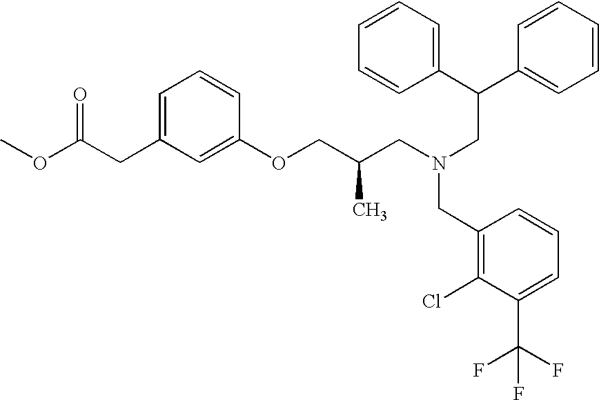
COC(CC1=CC=CC(OCC(CN(CC(C2=CC=CC=C2)C2=CC=CC=C2)CC2=C(Cl)C(C(F)(F)F)=CC=C2)C)=C1)=O
